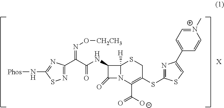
C12([H])N(C(C([O-])=O)=C(SC3=NC(C4=CC=[N+](C)C=C4)=CS3)CS1)C(=O)C2NC(C(C1=NSC(N[Phos])=N1)=NO[CH2CH3])=O.[X]
